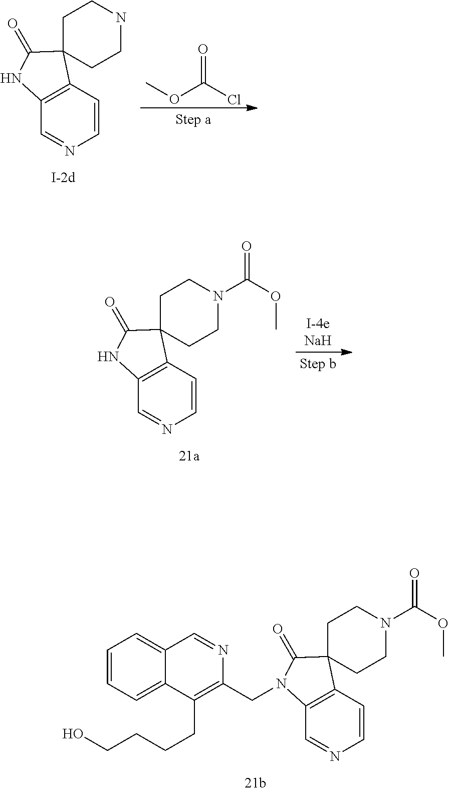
C1=CC2=C(C=N1)N(CC1=C(CCCCO)C3=CC=CC=C3C=N1)C(=O)C21CCN(C(OC)=O)CC1.C1=CC2=C(C=N1)NC(=O)C21CCNCC1.COC(Cl)=O.C1=CC2=C(C=N1)NC(=O)C21CCN(C(OC)=O)CC1
